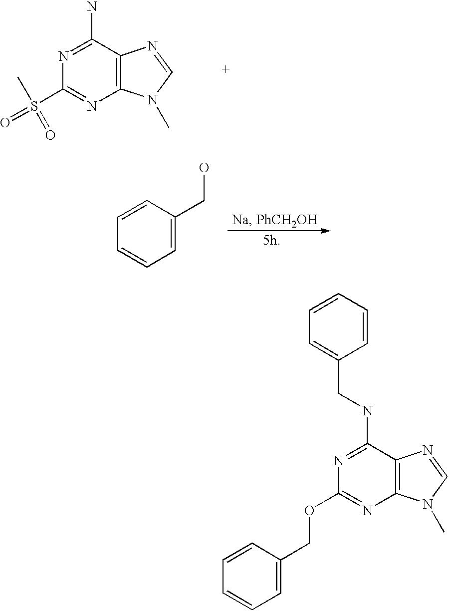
N1=C(N)C2=C(N=C1S(=O)(C)=O)N(C)C=N2.C1=CC=C(CO)C=C1.N1=C(NCC2=CC=CC=C2)C2=C(N=C1OCC1=CC=CC=C1)N(C)C=N2
